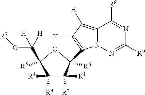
C12=C([H])C([H])=C(C3([R6])C([R1])([R2])C([R4])([R3])C(C(O[R7])([H])[H])([R5])O3)N1N=C([R9])N=C2[R8]
